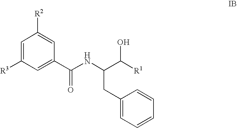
C1=C([R3])C=C(C(=O)NC(C(O)[R1])CC2=CC=CC=C2)C=C1[R2]
